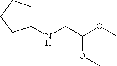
C1(NCC(OC)OC)CCCC1
